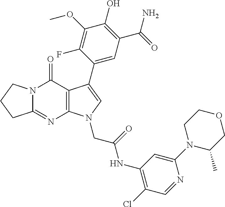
C12=NC3=C(C(=O)N1CCC2)C(C1=CC(C(N)=O)=C(O)C(OC)=C1F)=CN3CC(NC1=C(Cl)C=NC(N2C(C)COCC2)=C1)=O
